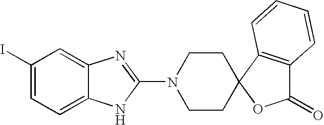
C1(I)=CC=C2C(=C1)N=C(N1CCC3(CC1)C1=C(C(=O)O3)C=CC=C1)N2
